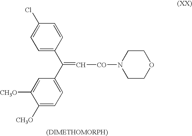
C1=C(C(C2=CC=C([CH3O])C([CH3O])=C2)=C[CO]N2CCOCC2)C=CC(Cl)=C1
